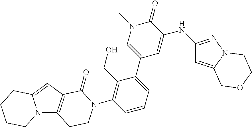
N12C3=C(C=C1CCCC2)C(=O)N(C1=C(CO)C(C2=CN(C)C(=O)C(NC4=NN5C(=C4)COCC5)=C2)=CC=C1)CC3
